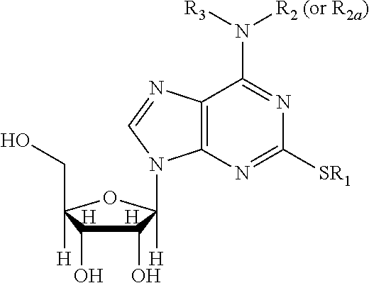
C1(O)C(O)C(CO)([H])OC1([H])N1C2=C(N=C1)C(N([R2 (or R2a)])[R3])=NC([SR1])=N2.[H].[H]
